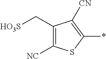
C1(C[HO3S])=C([NC])SC(*)=C1[CN]
